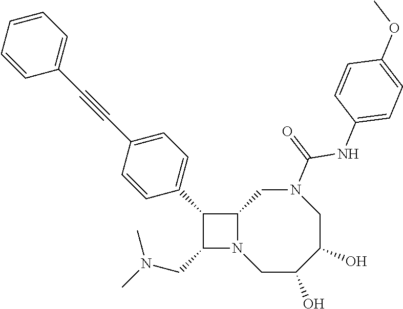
C1(CN(C)C)N2C(C1C1=CC=C(C#CC3=CC=CC=C3)C=C1)CN(C(=O)NC1=CC=C(OC)C=C1)CC(O)C(O)C2
